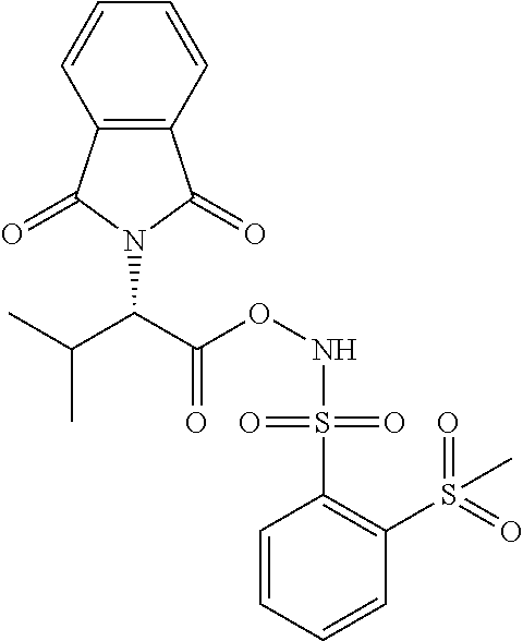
C1=CC=CC(S(=O)(=O)C)=C1S(=O)(=O)NOC(C(C(C)C)N1C(=O)C2=C(C1=O)C=CC=C2)=O
